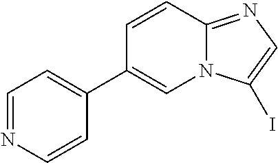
C1=CC2=NC=C(I)N2C=C1C1=CC=NC=C1
